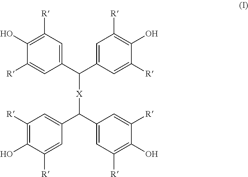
C1(O)=C([R])C=C(C(C2=CC([R])=C(O)C([R])=C2)[X]C(C2=CC([R])=C(O)C([R])=C2)C2=CC([R])=C(O)C([R])=C2)C=C1[R]
